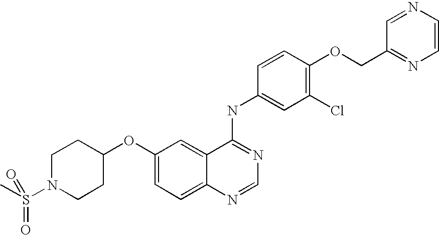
C1N(S(=O)(=O)C)CCC(OC2=CC=C3C(=C2)C(NC2=CC(Cl)=C(OCC4=NC=CN=C4)C=C2)=NC=N3)C1
